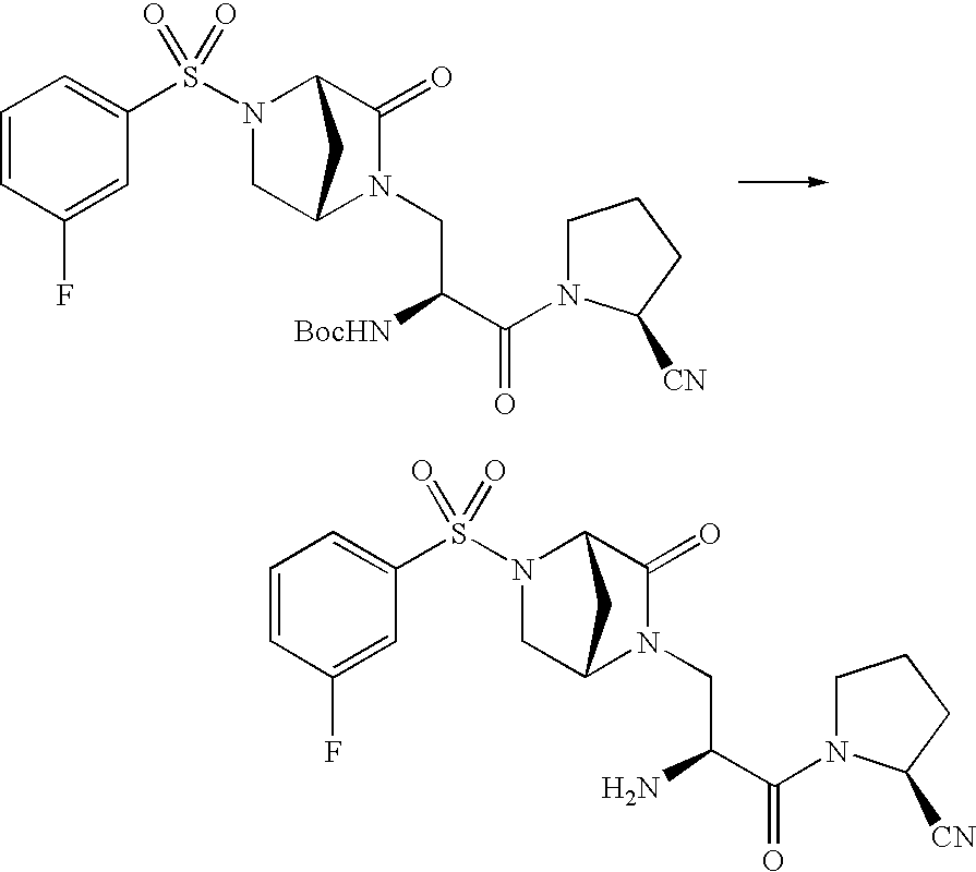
C1=CC(F)=CC(S(N2CC3N(CC([BocHN])C(=O)N4CCCC4[CN])C(=O)C2C3)(=O)=O)=C1.C1=CC(F)=CC(S(N2CC3N(CC(N)C(=O)N4CCCC4[CN])C(=O)C2C3)(=O)=O)=C1
